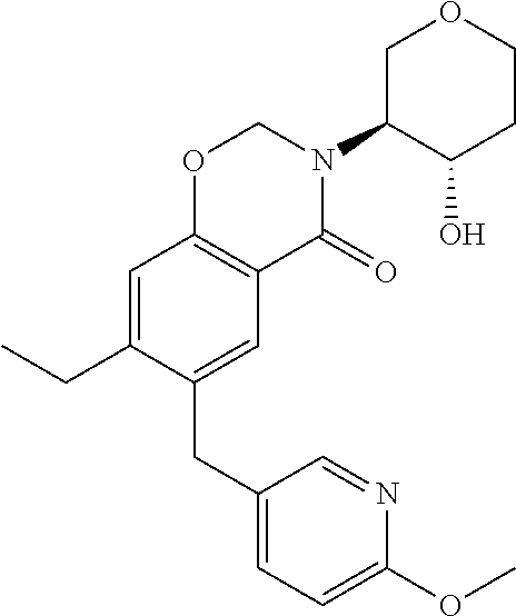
C1(CC2=CC3=C(C=C2CC)OCN(C2C(O)CCOC2)C3=O)=CC=C(OC)N=C1
